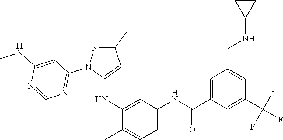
C1(C)=NN(C2=NC=NC(NC)=C2)C(NC2=CC(NC(=O)C3=CC(CNC4CC4)=CC(C(F)(F)F)=C3)=CC=C2C)=C1
